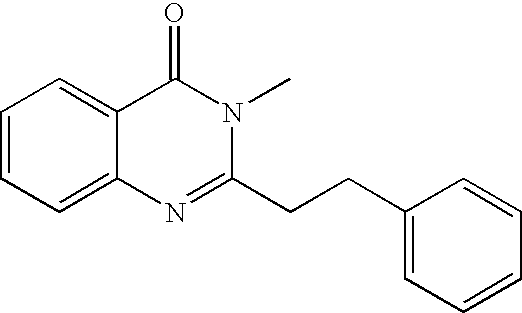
C1=CC=C2C(=C1)C(=O)N(C)C(CCC1=CC=CC=C1)=N2
